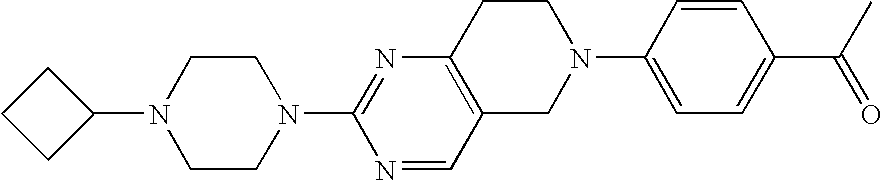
N1(C2=NC3=C(C=N2)CN(C2=CC=C(C(C)=O)C=C2)CC3)CCN(C2CCC2)CC1
